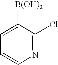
C1=C([B(OH)2])C(Cl)=NC=C1
